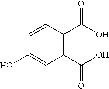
OC(C1=C(C(O)=O)C=C(O)C=C1)=O
